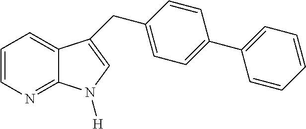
C12=NC=CC=C1C(CC1=CC=C(C3=CC=CC=C3)C=C1)=CN2[H]
